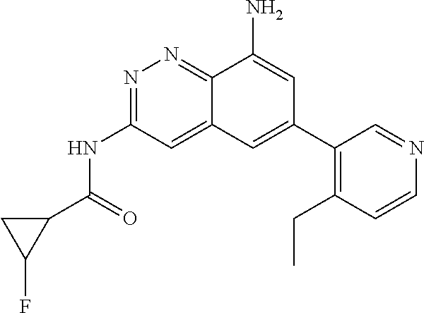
C1(C(=O)NC2=NN=C3C(=C2)C=C(C2=C(CC)C=CN=C2)C=C3N)CC1F
